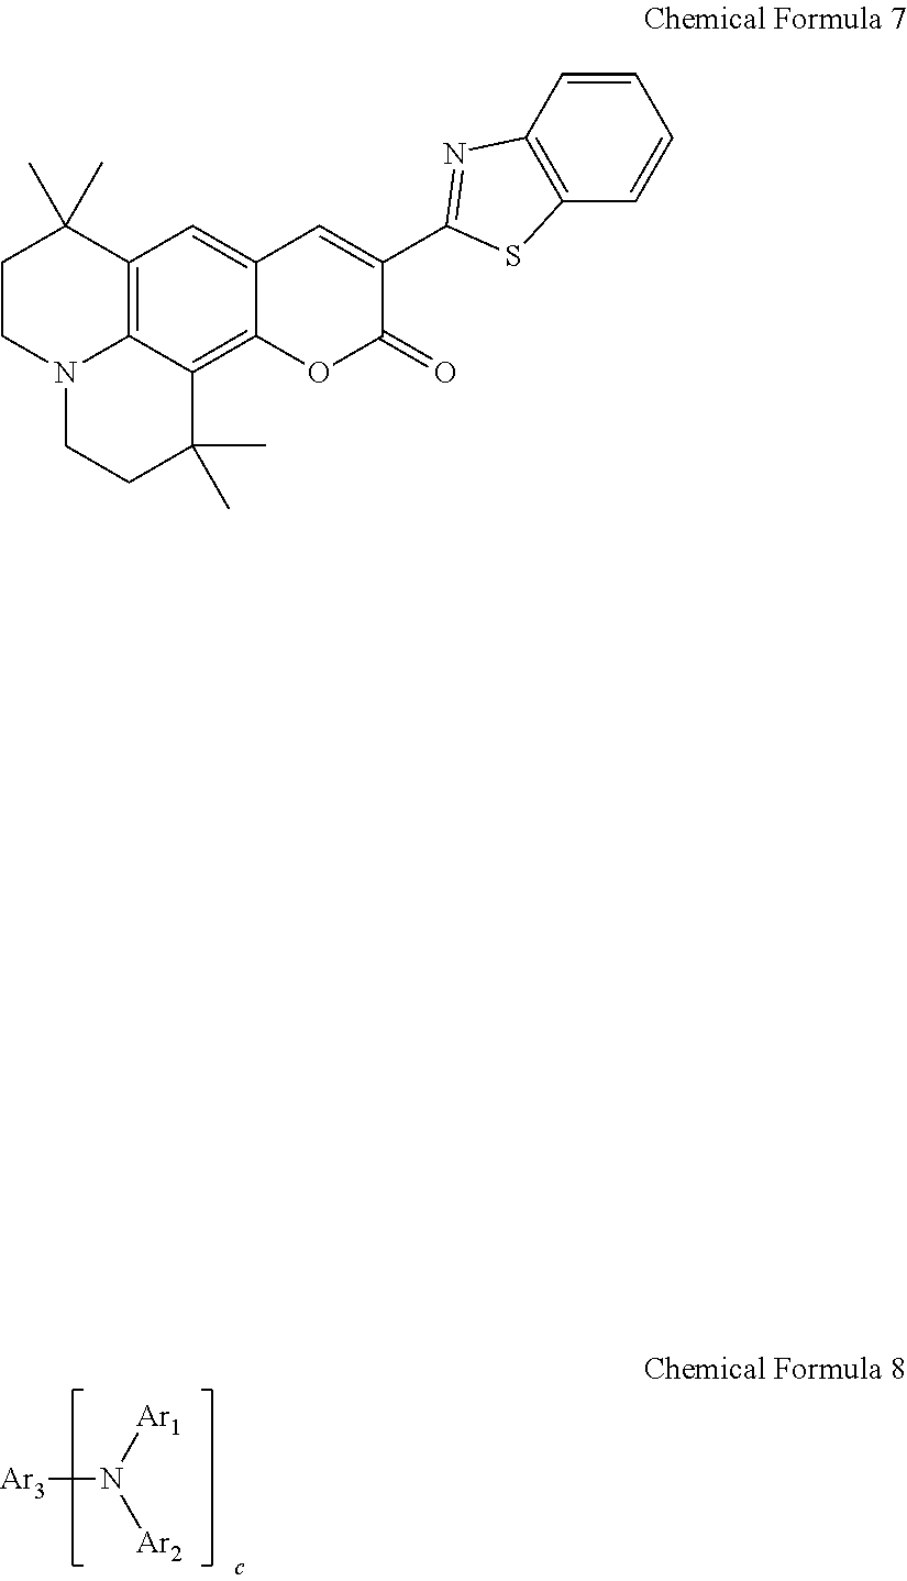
[Ar3]N([Ar1])[Ar2].C12=C3C(=C4C(=C1)C=C(C1=NC5=C(S1)C=CC=C5)C(=O)O4)C(C)(C)CCN3CCC2(C)C
